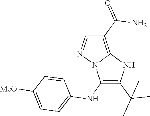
C1(NC2=CC=C([MeO])C=C2)=C(C(C)(C)C)NC2=C(C(=O)N)C=NN12
